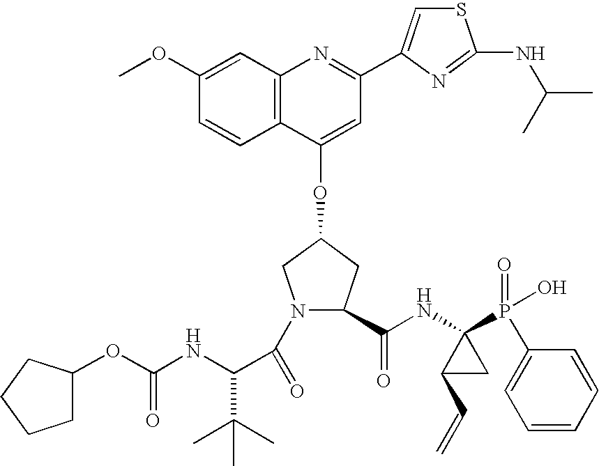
C12=C(C=C(OC)C=C1)N=C(C1=CSC(NC(C)C)=N1)C=C2OC1CC(C(NC2(P(=O)(O)C3=CC=CC=C3)C(C=C)C2)=O)N(C(=O)C(NC(=O)OC2CCCC2)C(C)(C)C)C1
